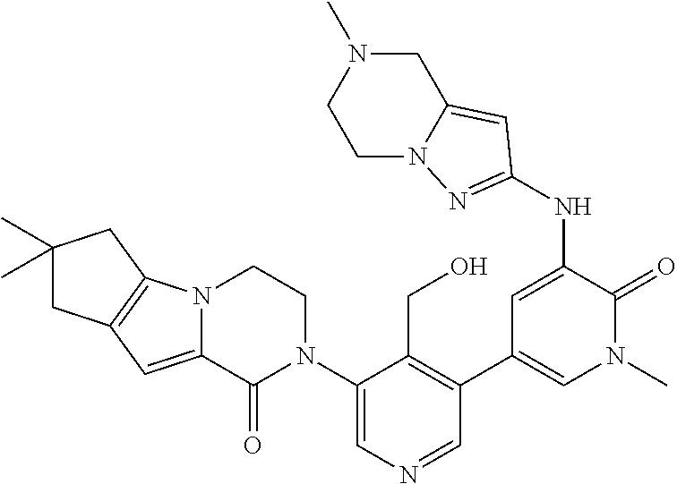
C1(N2CCN3C(=CC4=C3CC(C)(C)C4)C2=O)=CN=CC(C2=CN(C)C(=O)C(NC3=NN4CCN(C)CC4=C3)=C2)=C1CO
